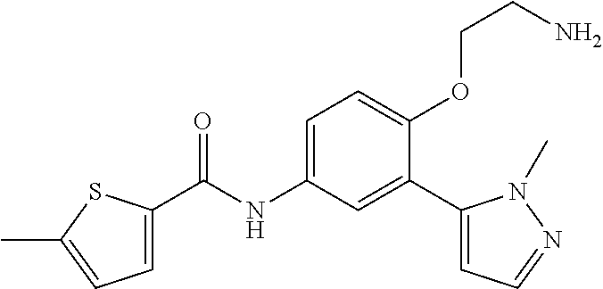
C1=C(C(=O)NC2=CC=C(OCCN)C(C3=CC=NN3C)=C2)SC(C)=C1
